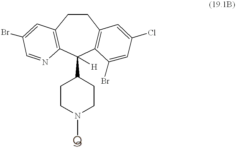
C1(C2CCN(C)CC2)([H])C2=C(CCC3=C1N=CC(Br)=C3)C=C(Cl)C=C2Br
